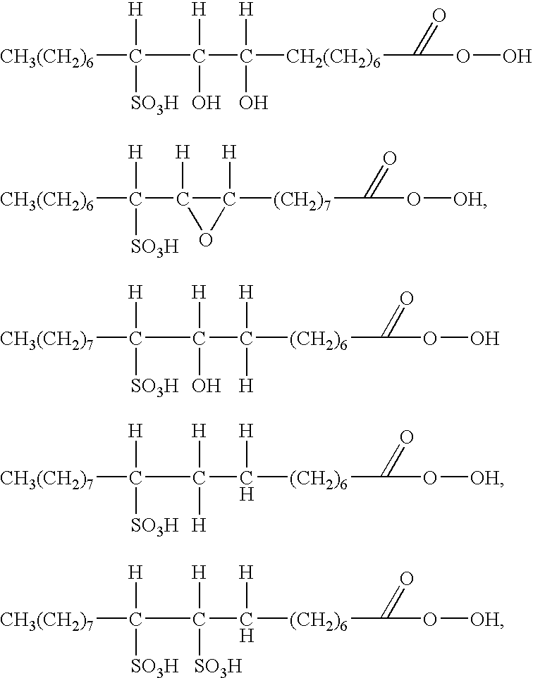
[CH3(CH2)6]C(C(C([CH2(CH2)6]C(OO)=O)([H])O)([H])O)([H])[SO3H].[CH3(CH2)6]C(C1([H])C([(CH2)7]C(O[OH])=O)([H])O1)([H])[SO3H].[CH3(CH2)7]C(C(C([(CH2)6]C(OO)=O)([H])[H])([H])O)([H])[SO3H].[CH3(CH2)7]C(C(C([(CH2)6]C(O[OH])=O)[H])([H])[H])([H])[SO3H].[CH3(CH2)7]C(C(C([(CH2)6]C(O[OH])=O)[H])([H])[SO3H])([H])[SO3H]
